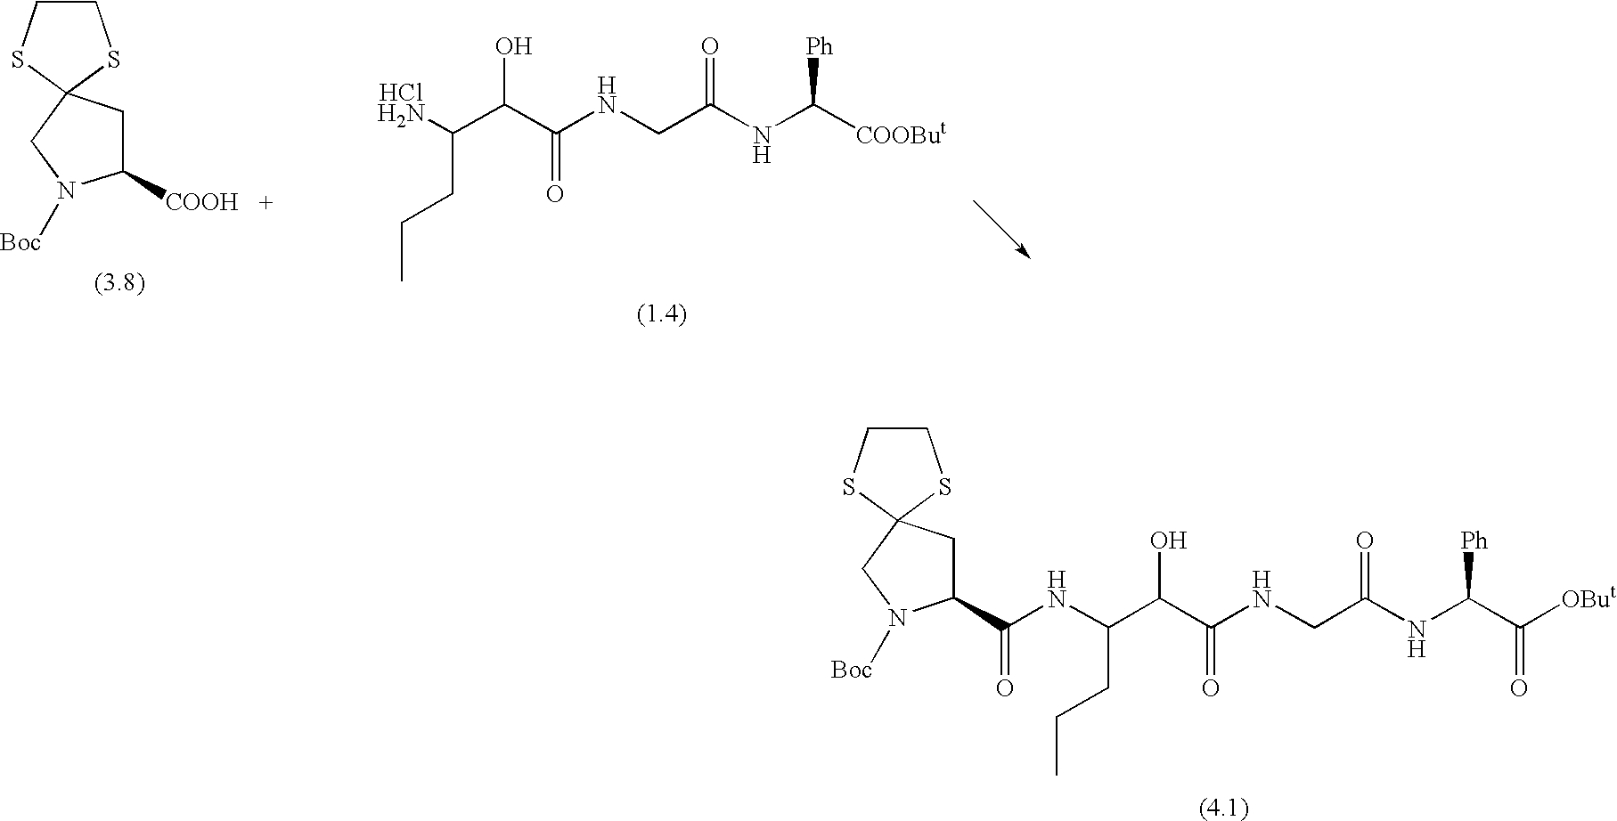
C1CSC2(S1)CC(C(NC(C(C(NCC(NC(C([OBut])=O)[Ph])=O)=O)O)CCC)=O)N([Boc])C2.C1CSC2(S1)CC([COOH])N([Boc])C2.[HClH2N]C(C(C(NCC(NC([COOBut])[Ph])=O)=O)O)CCC
